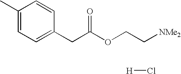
C1(C)=CC=C(CC(=O)OCC[NMe2])C=C1.[H]Cl
